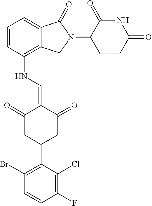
C1=CC(NC=C2C(=O)CC(C3=C(Br)C=CC(F)=C3Cl)CC2=O)=C2C(=C1)C(=O)N(C1CCC(=O)NC1=O)C2
